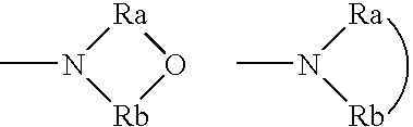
CN1[Rb]O[Ra]1.CN([Rb])[Ra]
